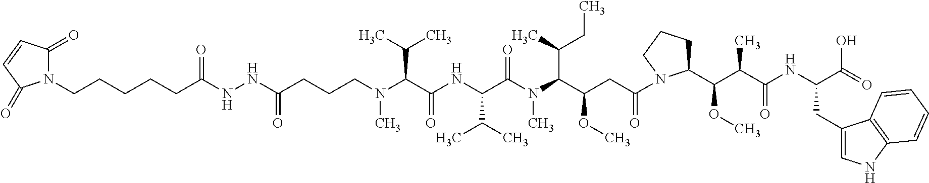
C(C(C(N(C(C(NC(C(N(CCCC(=O)NNC(CCCCCN1C(=O)C=CC1=O)=O)C)C(C)C)=O)C(C)C)=O)C)C(C)CC)OC)C(=O)N1C(C(C(C(NC(CC2=CNC3=C2C=CC=C3)C(O)=O)=O)C)OC)CCC1
